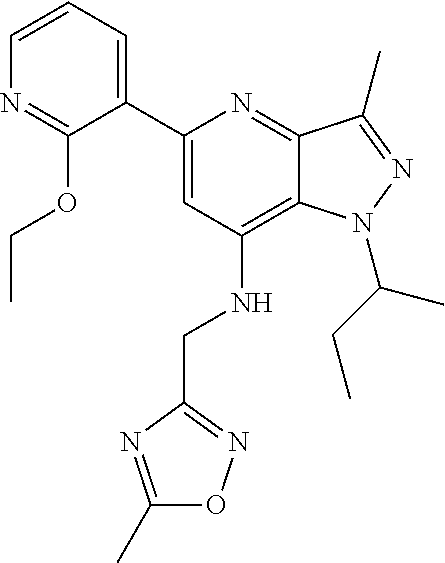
C1=CC=C(C2=CC(NCC3=NOC(C)=N3)=C3C(=N2)C(C)=NN3C(C)CC)C(OCC)=N1
